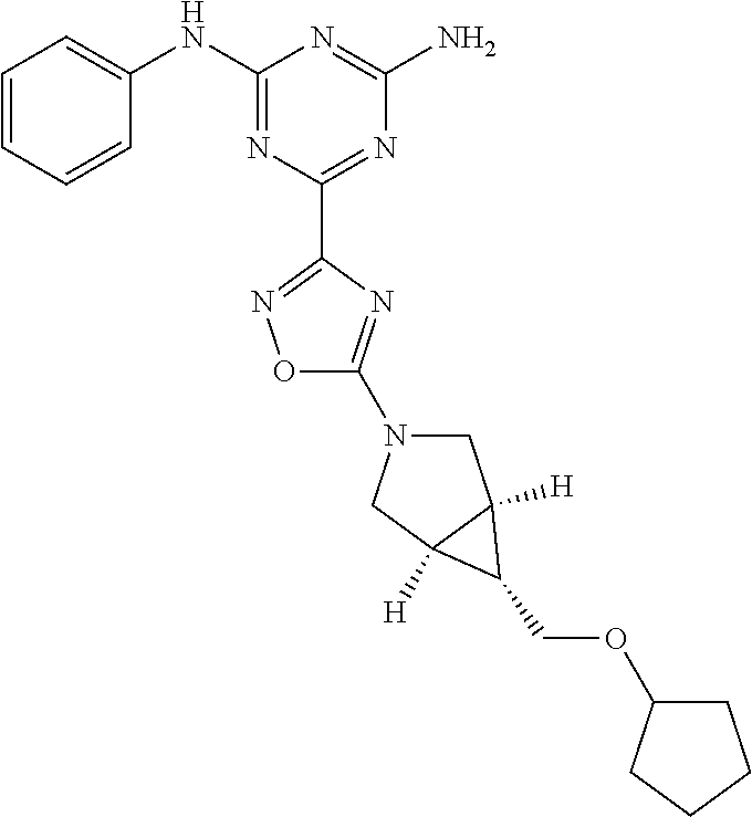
C1=CC=CC(NC2=NC(C3=NOC(N4CC5([H])C([H])(C4)C5COC4CCCC4)=N3)=NC(N)=N2)=C1
